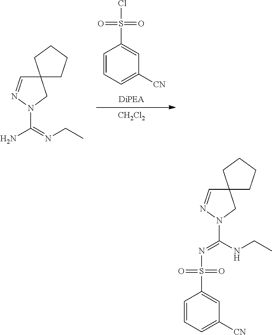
NC(=NCC)N1CC2(C=N1)CCCC2.C1=C([CN])C=C(S(=O)(=O)Cl)C=C1.[CH2Cl2].C(NCC)(N1CC2(C=N1)CCCC2)=NS(C1=CC([CN])=CC=C1)(=O)=O
